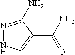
N1=C(N)C(C(N)=O)=CN1
